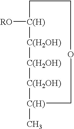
[RO][C(H)]1CCOC[C(H)](C)[C(H2OH)][C(H2OH)][C(H2OH)]1
